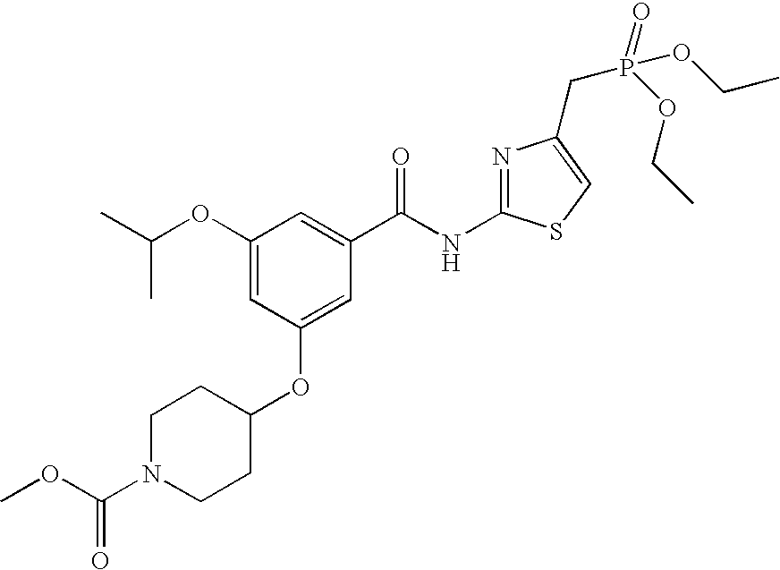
C1(OC(C)C)=CC(OC2CCN(C(OC)=O)CC2)=CC(C(NC2=NC(CP(OCC)(=O)OCC)=CS2)=O)=C1
